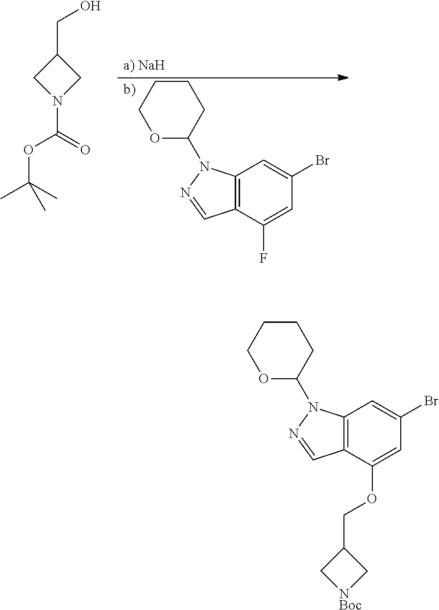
C12=C(C(OCC3C[NBoc]C3)=CC(Br)=C1)C=NN2C1CCCCO1.C12=C(C(F)=CC(Br)=C1)C=NN2C1CCCCO1.C(C1CN(C(=O)OC(C)(C)C)C1)O
